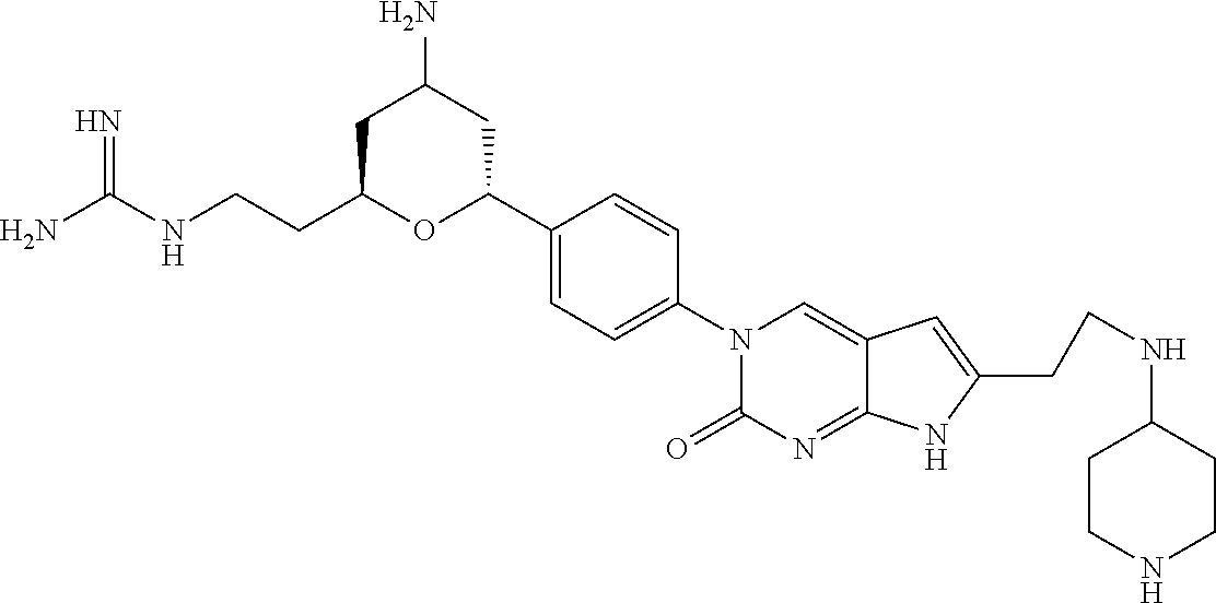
NC(NCCC1OC(C2=CC=C(N3C(=O)N=C4C(=C3)C=C(CCNC3CCNCC3)N4)C=C2)CC(N)C1)=N
